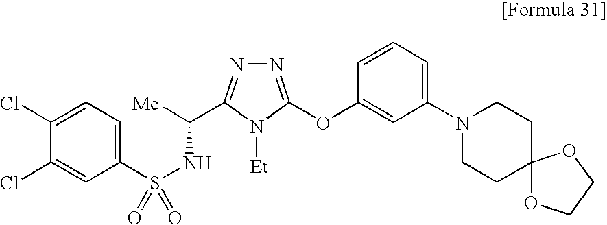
[Me]C(NS(C1=CC=C(Cl)C(Cl)=C1)(=O)=O)C1=NN=C(OC2=CC(N3CCC4(CC3)OCCO4)=CC=C2)N1[Et]
